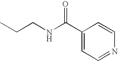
C1(C(NCCC)=O)=CC=NC=C1
